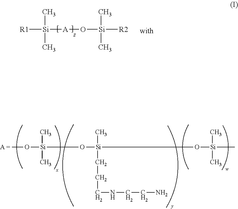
[R1][Si]([A]O[Si]([R2])(C)C)(C)C.CO[Si](O[Si](O[Si](C)(C)C)(C)CCCNCCN)(C)C
